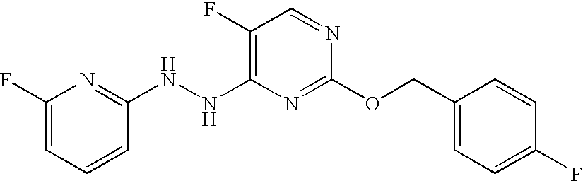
C1(F)=C(NNC2=NC(F)=CC=C2)N=C(OCC2=CC=C(F)C=C2)N=C1
